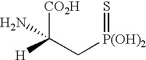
[CO2H]C(C[P(OH)2]=S)([H])N
